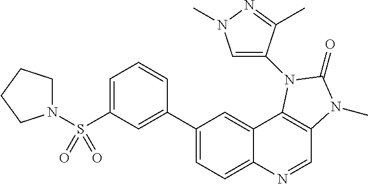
C1(C2=CC(S(N3CCCC3)(=O)=O)=CC=C2)=CC=C2C(=C1)C1=C(C=N2)N(C)C(=O)N1C1=CN(C)N=C1C
